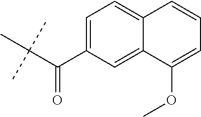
C(C(C1=CC=C2C(=C1)C(OC)=CC=C2)=O)(C)(C)C
